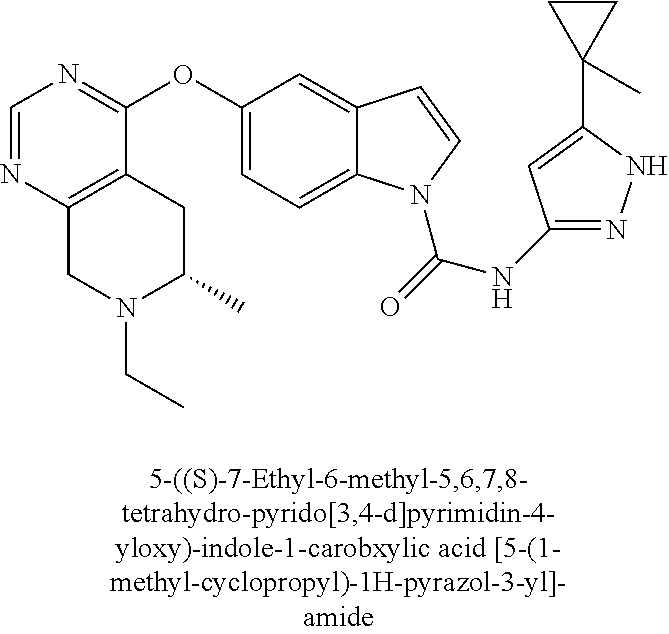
C1=NC2=C(C(OC3=CC=C4C(=C3)C=CN4C(=O)NC3=NNC(C4(C)CC4)=C3)=N1)CC(C)N(CC)C2
